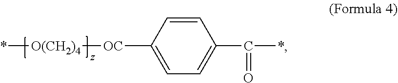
*[O(CH2)4][OC]C1=CC=C(C(*)=O)C=C1
